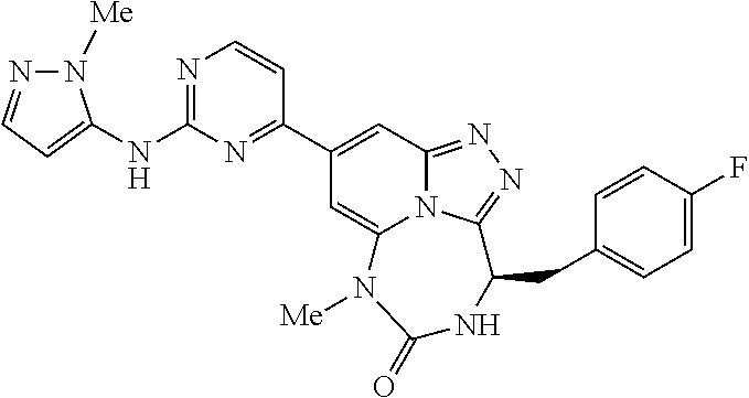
N1=C(NC2=CC=NN2[Me])N=C(C2=CC3=NN=C4N3C(=C2)N([Me])C(=O)NC4CC2=CC=C(F)C=C2)C=C1
